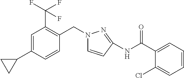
C1=C(C2CC2)C=CC(CN2C=CC(NC(C3=CC=CC=C3Cl)=O)=N2)=C1C(F)(F)F
